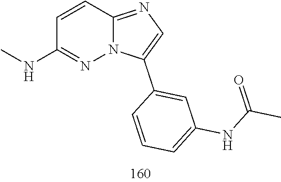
C12=NC=C(C3=CC(NC(C)=O)=CC=C3)N1N=C(NC)C=C2
